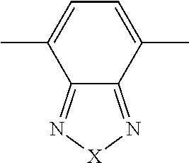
[X]1N=C2C(=N1)C(C)=CC=C2C
